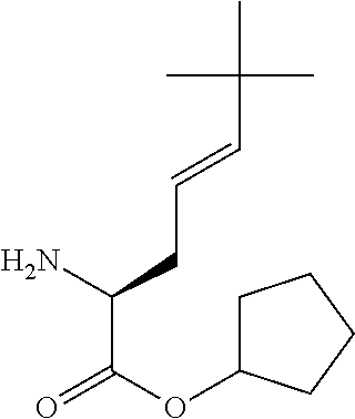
C1C(OC(=O)C(N)CC=CC(C)(C)C)CCC1
